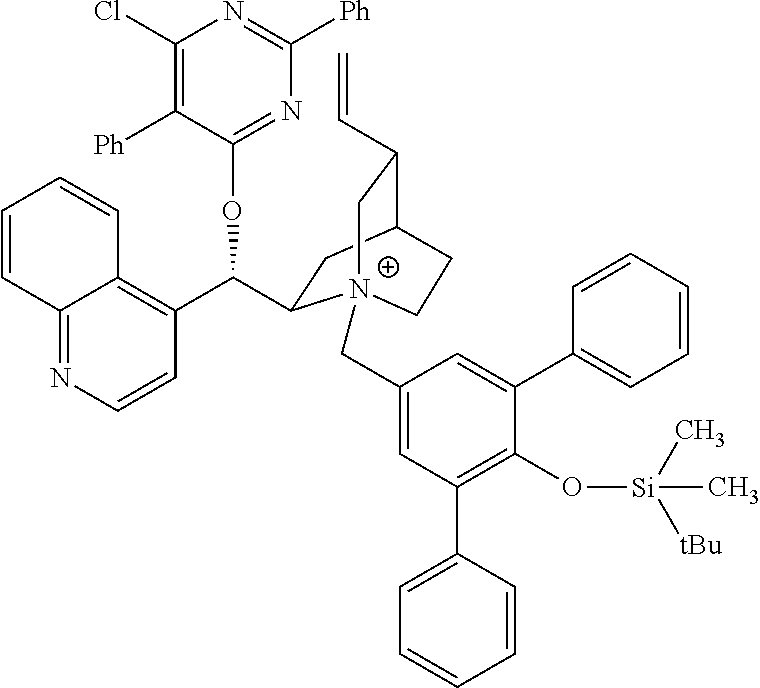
C1(C(OC2=NC([Ph])=NC(Cl)=C2[Ph])C2CC3C(C=C)C[N+]2(CC2=CC(C4=CC=CC=C4)=C(O[Si](C)(C)[tBu])C(C4=CC=CC=C4)=C2)CC3)=C2C(=NC=C1)C=CC=C2
